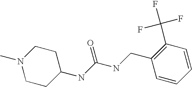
N(C(NCC1=C(C(F)(F)F)C=CC=C1)=O)C1CCN(C)CC1
